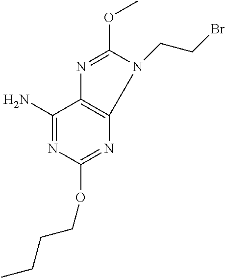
C1(N)=NC(OCCCC)=NC2=C1N=C(OC)N2CCBr
